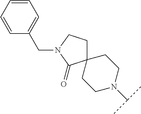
C12(CCN(C(C)C)CC1)CCN(CC1=CC=CC=C1)C2=O
